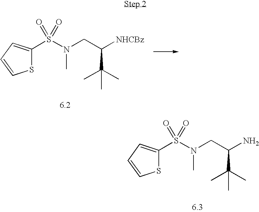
S1C(S(N(CC([NHCBz])C(C)(C)C)C)(=O)=O)=CC=C1.S1C(S(N(CC(N)C(C)(C)C)C)(=O)=O)=CC=C1
